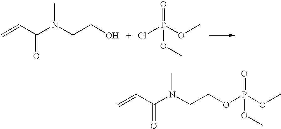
C=CC(=O)N(C)CCO.O=P(Cl)(OC)OC.C=CC(=O)N(C)CCOP(=O)(OC)OC
